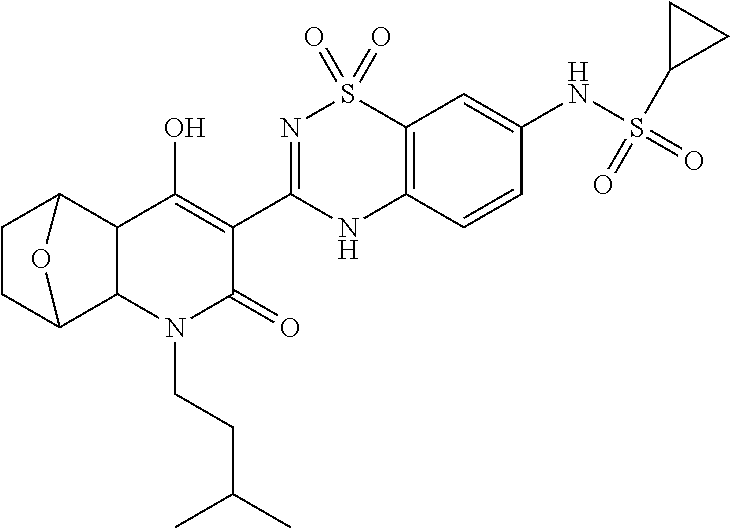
C1CC2C3C(C1O2)C(O)=C(C1=NS(=O)(=O)C2=C(N1)C=CC(NS(=O)(C1CC1)=O)=C2)C(=O)N3CCC(C)C
